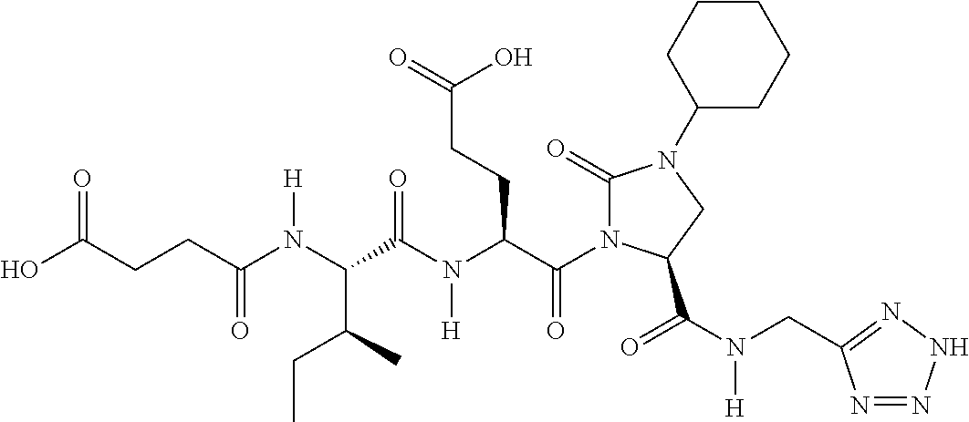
OC(CCC(N(C(C(N(C(C(N1C(=O)N(C2CCCCC2)CC1C(N(CC1=NNN=N1)[H])=O)=O)CCC(=O)O)[H])=O)C(CC)C)[H])=O)=O
